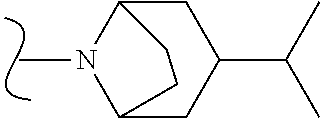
C12CC(C(C)C)CC(N1C)CC2
